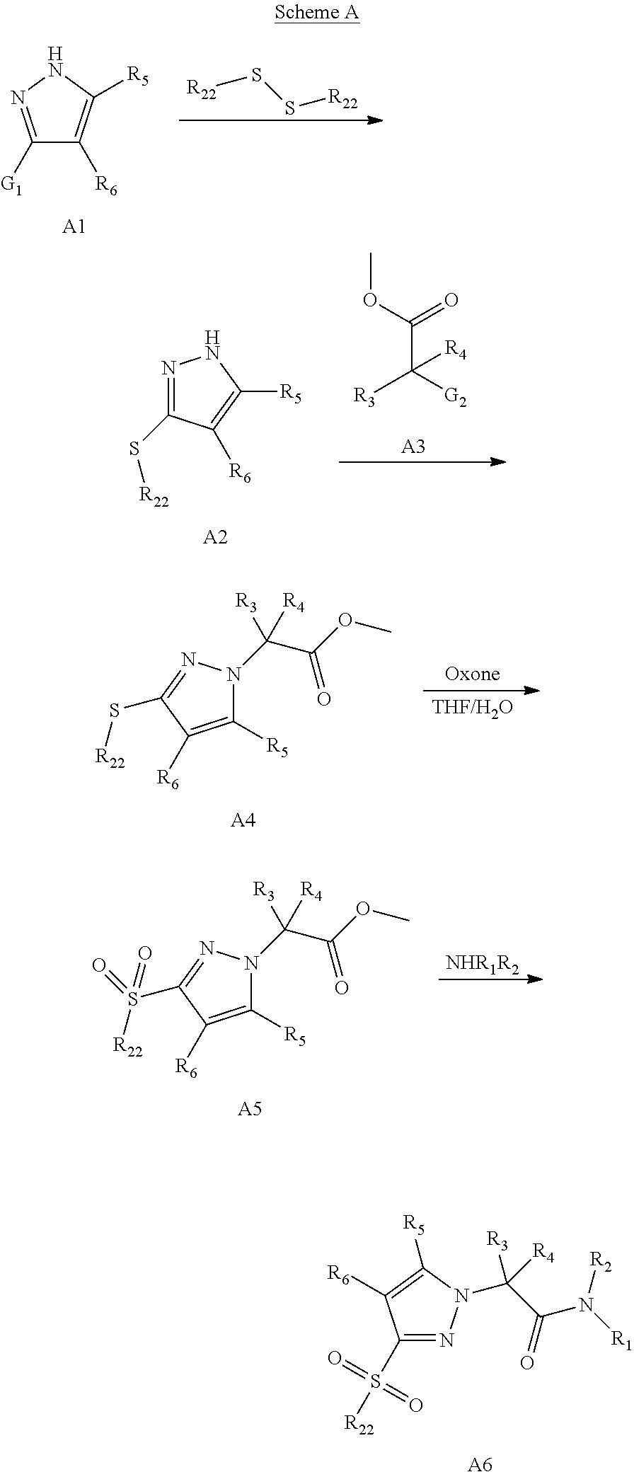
C1(S([R22])(=O)=O)=NN(C([R3])(C(N([R2])[R1])=O)[R4])C([R5])=C1[R6].[A6].C1([G1])=NNC([R5])=C1[R6].[A1].[R22]SS[R22].C1([R5])=C([R6])C(S[R22])=NN1C([R3])(C(=O)OC)[R4].[A4].C1([R5])=C([R6])C(S([R22])(=O)=O)=NN1C([R3])(C(=O)OC)[R4].[A5].[NHR1R2].N1=C(S[R22])C([R6])=C([R5])N1.[A2].COC(=O)C([G2])([R3])[R4].[A3]
